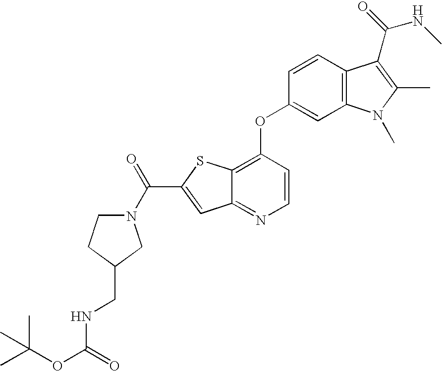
CC(OC(=O)NCC1CN(C(C2=CC3=NC=CC(OC4=CC5=C(C=C4)C(C(NC)=O)=C(C)N5C)=C3S2)=O)CC1)(C)C
